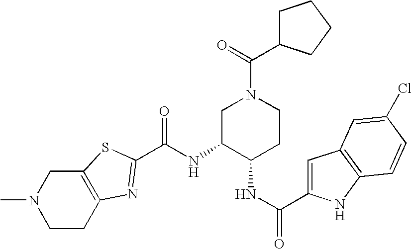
C1C2=C(CN(C)C1)SC(C(=O)NC1C(NC(C3=CC4=C(N3)C=CC(Cl)=C4)=O)CCN(C(=O)C3CCCC3)C1)=N2
